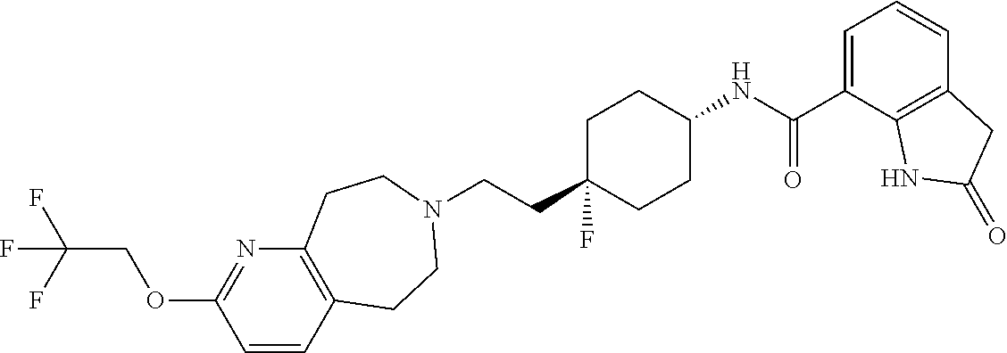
C(CC1(F)CCC(NC(C2=CC=CC3=C2NC(=O)C3)=O)CC1)N1CCC2=C(N=C(OCC(F)(F)F)C=C2)CC1
